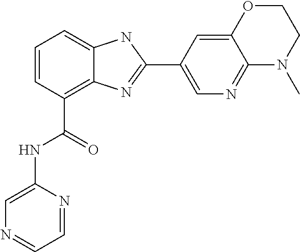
C1=CC(C(=O)NC2=CN=CC=N2)=C2C(=C1)NC(C1=CN=C3C(=C1)OCCN3C)=N2
